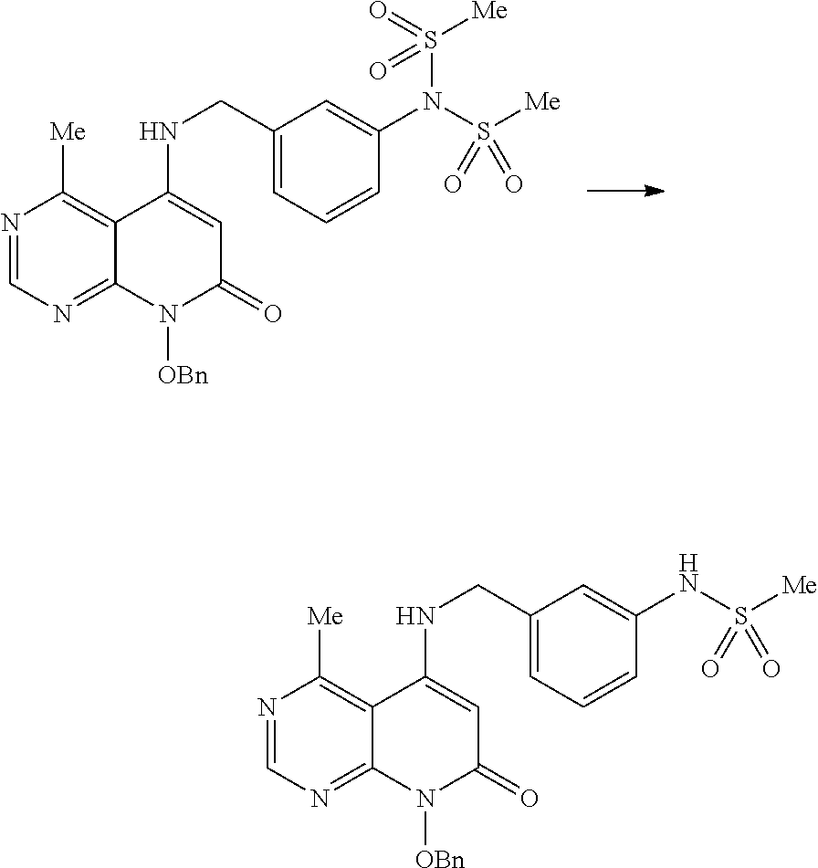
N1=CN=C2C(=C1[Me])C(NCC1=CC=CC(N(S([Me])(=O)=O)S(=O)([Me])=O)=C1)=CC(=O)N2[OBn].N1=CN=C2C(=C1[Me])C(NCC1=CC=CC(NS([Me])(=O)=O)=C1)=CC(=O)N2[OBn]
